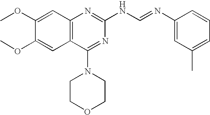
C12=C(C(N3CCOCC3)=NC(NC=NC3=CC(C)=CC=C3)=N1)C=C(OC)C(OC)=C2
